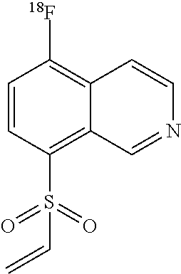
C1=CC(S(C=C)(=O)=O)=C2C(=C1[18F])C=CN=C2
